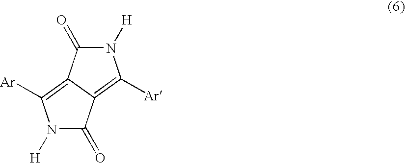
N1([H])C(=O)C2=C([Ar])N([H])C(=O)C2=C1[Ar]
